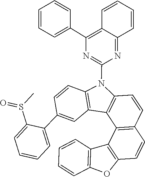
C1(S(C)=O)=CC=CC=C1C1=CC2=C(C=C1)N(C1=NC(C3=CC=CC=C3)=C3C(=N1)C=CC=C3)C1=C2C2=C(C=C1)C=CC1=C2C2=C(O1)C=CC=C2
